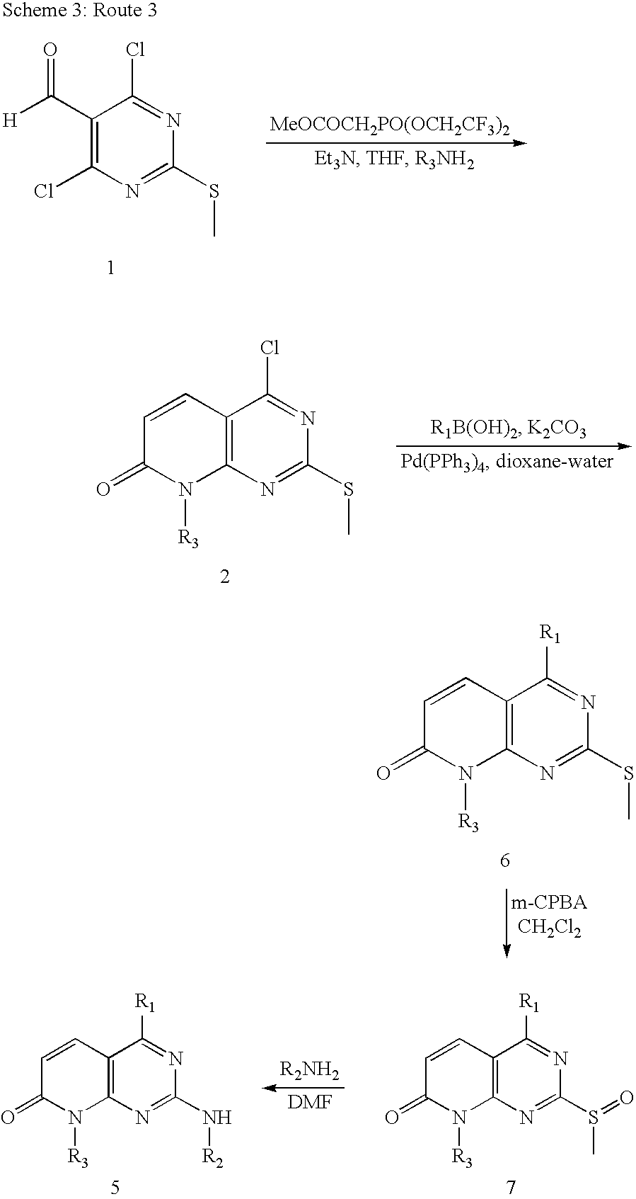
C12=C(N=C(SC)N=C1Cl)N([R3])C(=O)C=C2.C12=C(N=C(SC)N=C1[R1])N([R3])C(=O)C=C2.C12=C(N=C(N[R2])N=C1[R1])N([R3])C(=O)C=C2.C12=C(N=C(S(C)=O)N=C1[R1])N([R3])C(=O)C=C2.C1(C([H])=O)=C(Cl)N=C(SC)N=C1Cl.[MeOCOCH2PO(OCH2CF3)2]
